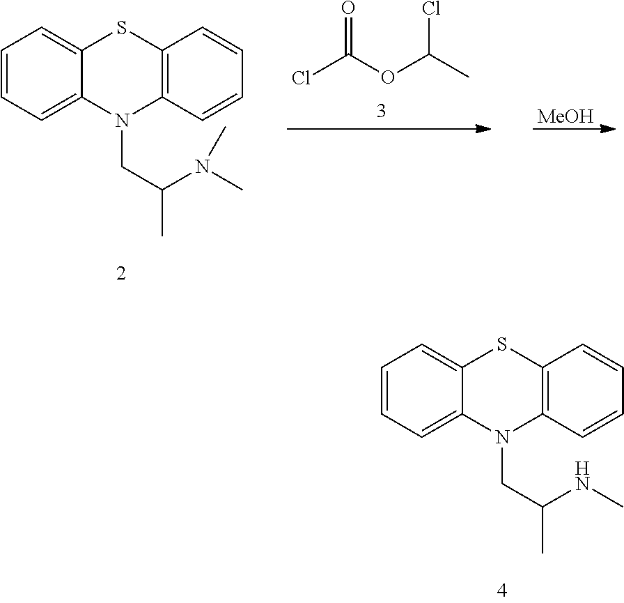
C12=CC=CC=C1SC1=C(N2CC(C)NC)C=CC=C1.ClC(OC(C)Cl)=O.[MeOH].C12=CC=CC=C1SC1=C(N2CC(C)N(C)C)C=CC=C1
